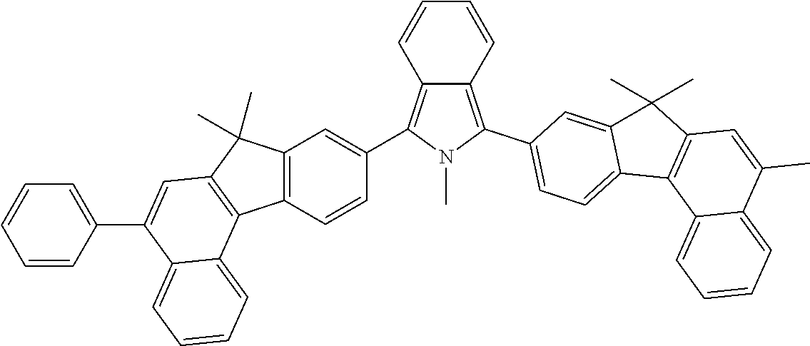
C12=C(C3=CC=C4C(=C3)C(C)(C)C3=C4C4=CC=CC=C4C(C)=C3)N(C)C(C3=CC4=C(C=C3)C3=C(C4(C)C)C=C(C4=CC=CC=C4)C4=CC=CC=C34)=C1C=CC=C2
